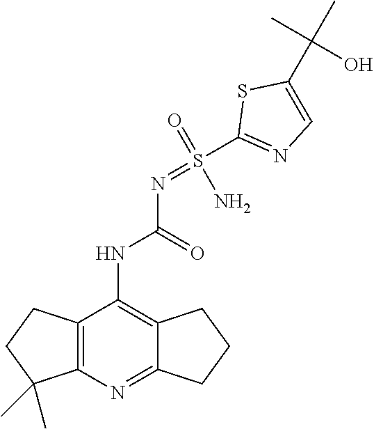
O=S(N)(=NC(NC1=C2C(=NC3=C1CCC3(C)C)CCC2)=O)C1=NC=C(C(C)(C)O)S1
